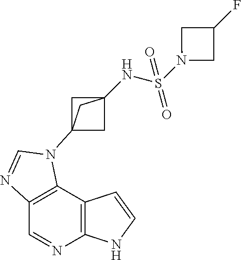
C1=NC2=C(C3=C1N=CN3C13CC(NS(N4CC(F)C4)(=O)=O)(C1)C3)C=CN2
